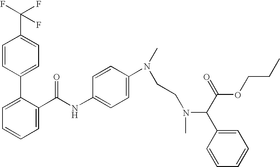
C1=C(C(NC2=CC=C(N(C)CCN(C(C(=O)OCCC)C3=CC=CC=C3)C)C=C2)=O)C(C2=CC=C(C(F)(F)F)C=C2)=CC=C1
